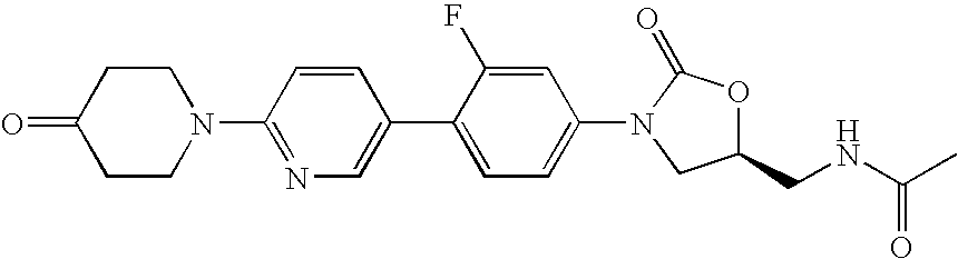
C1(N2C(=O)OC(CNC(C)=O)C2)=CC=C(C2=CN=C(N3CCC(=O)CC3)C=C2)C(F)=C1
